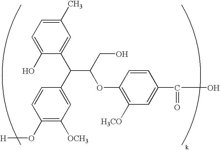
C1(O)=CC=C(C)C=C1C(C1=CC([OCH3])=C(O[H])C=C1)C(CO)OC1=C([H3CO])C=C(C(=O)O)C=C1
